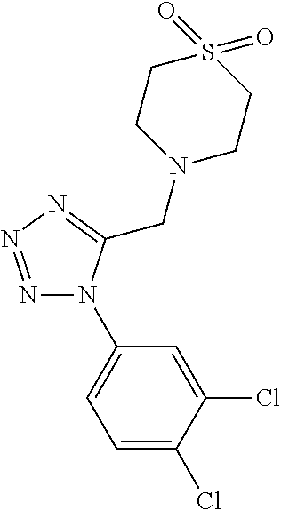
N1=NN=C(CN2CCS(=O)(=O)CC2)N1C1=CC=C(Cl)C(Cl)=C1
